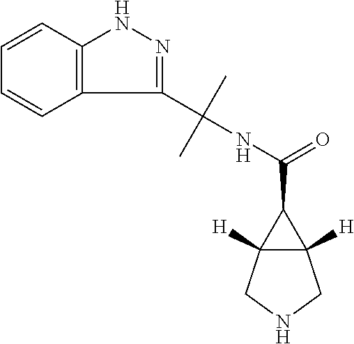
C12([H])C([H])(CNC1)C2C(=O)NC(C1=NNC2=C1C=CC=C2)(C)C
